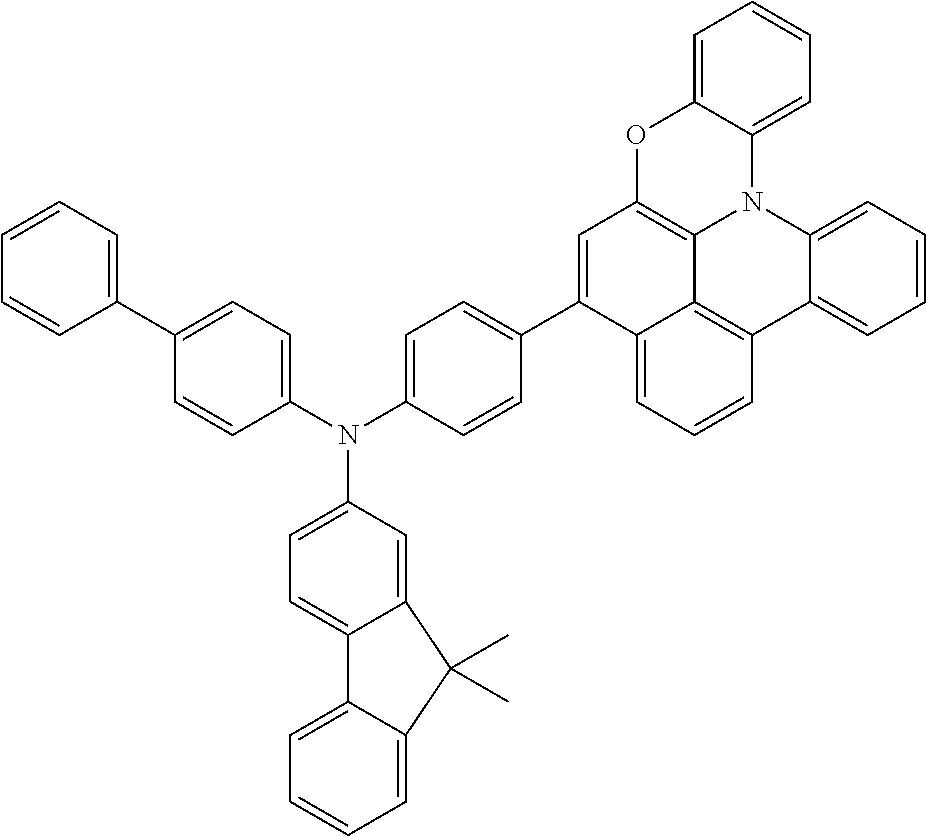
C1=CC=C2C(=C1)OC1=C3N2C2=CC=CC=C2C2=C3C(=CC=C2)C(C2=CC=C(N(C3=CC=C4C(=C3)C(C)(C)C3=CC=CC=C43)C3=CC=C(C4=CC=CC=C4)C=C3)C=C2)=C1
